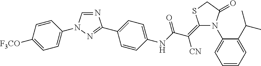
N1=CN(C2=CC=C([F3CO])C=C2)N=C1C1=CC=C(NC(C([CN])=C2N(C3=CC=CC=C3C(C)C)C(=O)CS2)=O)C=C1
